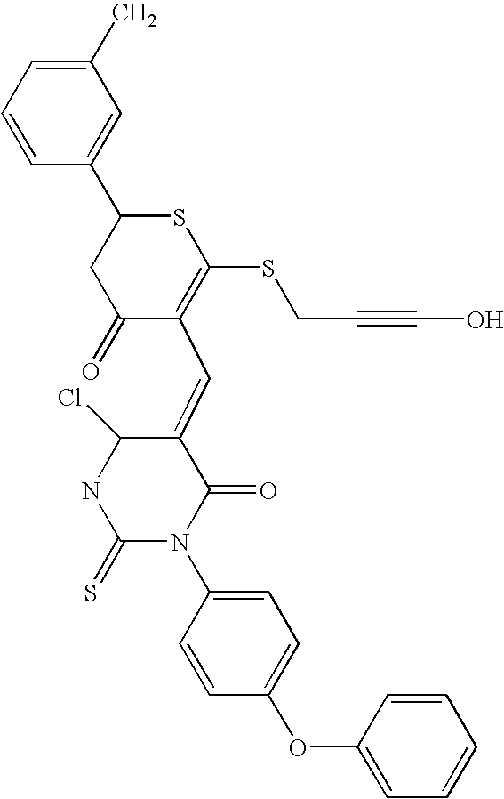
C1(C)=CC=CC(C2CC(=O)C(C=C3C(Cl)NC(=S)N(C4=CC=C(OC5=CC=CC=C5)C=C4)C3=O)=C(SCC#CO)S2)=C1
